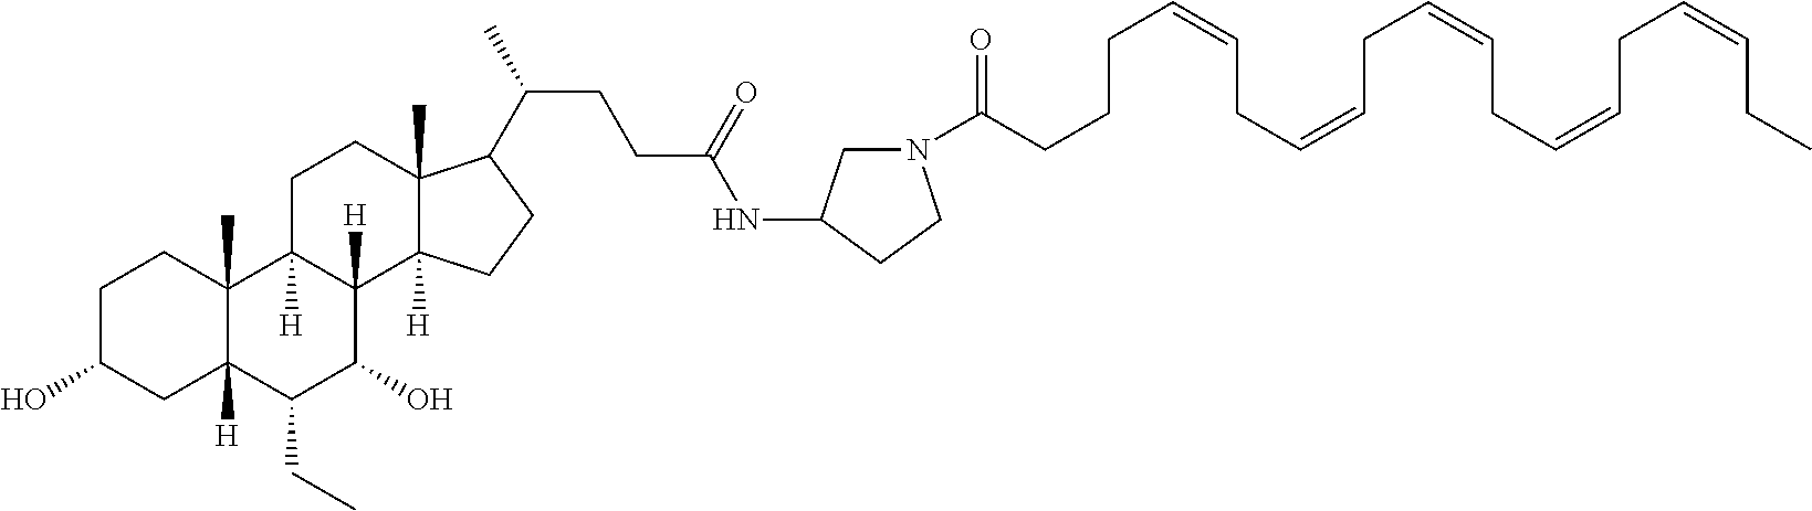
C1C(O)CC2([H])C(C)(C1)C1([H])C([H])(C(O)C2CC)C2([H])C(C)(CC1)C(C(CCC(=O)NC1CN(C(CCCC=CCC=CCC=CCC=CCC=CCC)=O)CC1)C)CC2
